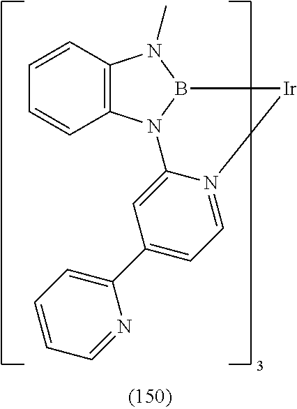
C12=C(N3B(N1C)[Ir]N1=CC=C(C4=CC=CC=N4)C=C31)C=CC=C2
